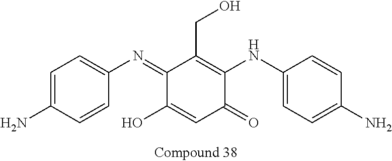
C1=C(N)C=CC(N=C2C(O)=CC(=O)C(NC3=CC=C(N)C=C3)=C2CO)=C1
